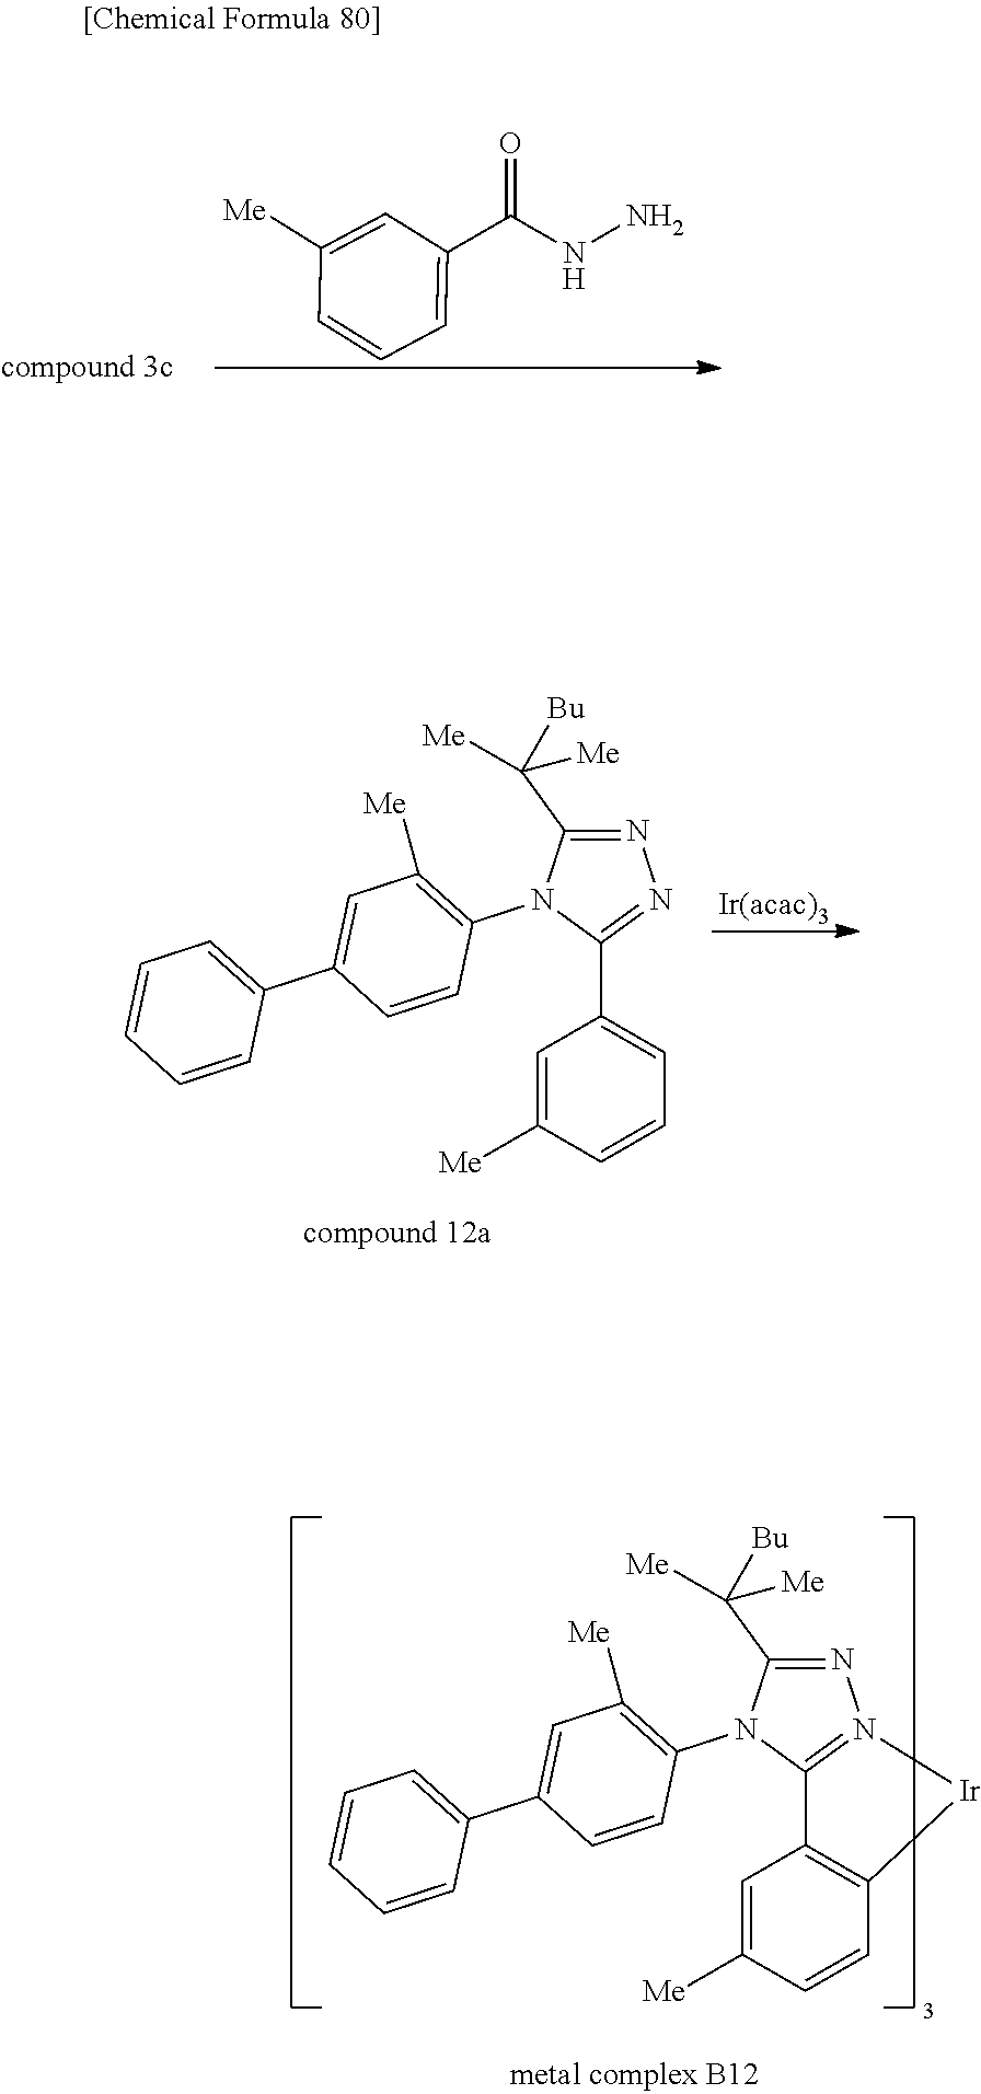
C1=C([Me])C=CC=C1C(NN)=O.C1=C([Me])C=CC=C1C1=NN=C(C([Me])([Me])[Bu])N1C1=C([Me])C=C(C2=CC=CC=C2)C=C1.C1=C([Me])C=CC2=C1C1=N(N=C(C([Me])([Me])[Bu])N1C1=C([Me])C=C(C3=CC=CC=C3)C=C1)[Ir]2
